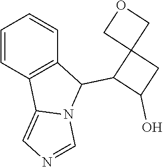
C1=CC2=C(C=C1)C(C1C(O)CC13COC3)N1C2=CN=C1
